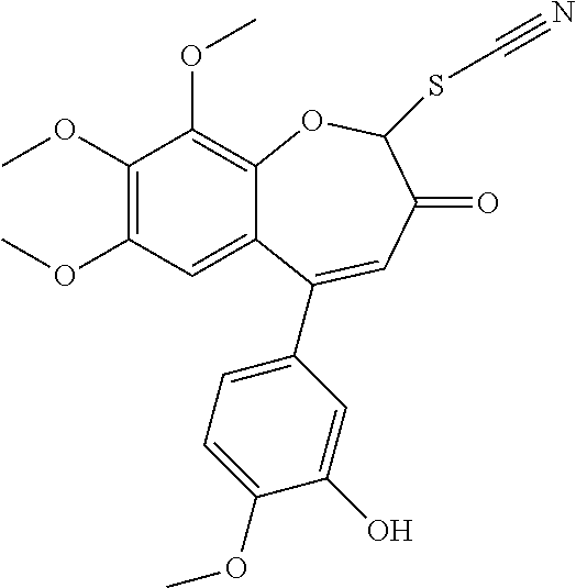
C1(OC)=C(OC)C=C2C(=C1OC)OC(SC#N)C(=O)C=C2C1=CC=C(OC)C(O)=C1
